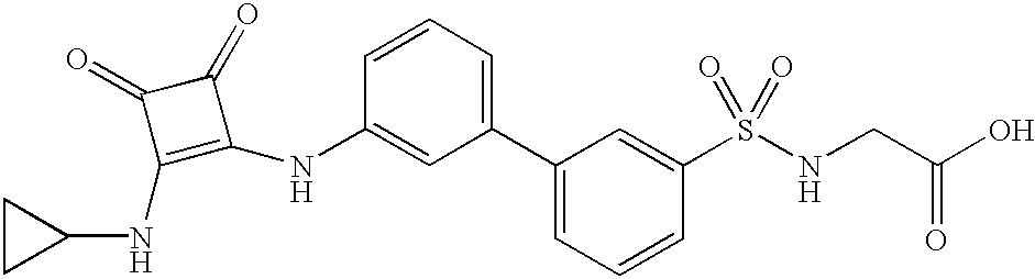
C1CC1NC1=C(NC2=CC(C3=CC=CC(S(NCC(O)=O)(=O)=O)=C3)=CC=C2)C(=O)C1=O
